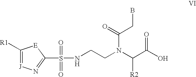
C1([R1])=[J]N=C(S(=O)(=O)NCCN(C(C(O)=O)[R2])C(=O)CB)[E]1
